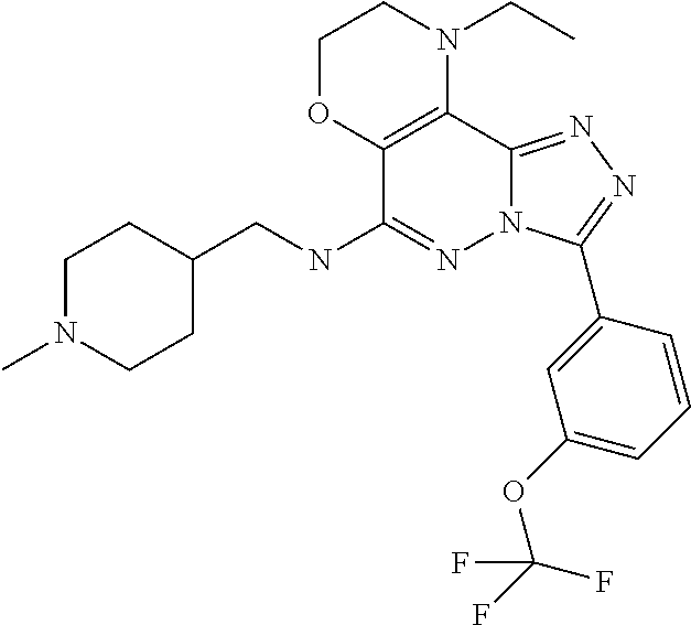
N(CC1CCN(C)CC1)C1=NN2C(=NN=C2C2=CC(OC(F)(F)F)=CC=C2)C2=C1OCCN2CC
